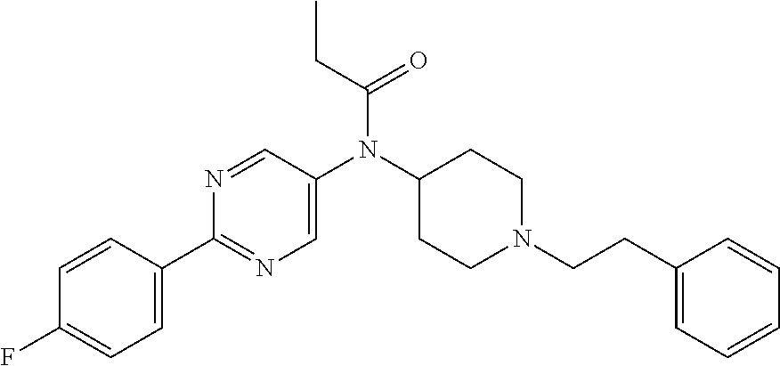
C1=C(N(C2CCN(CCC3=CC=CC=C3)CC2)C(CC)=O)C=NC(C2=CC=C(F)C=C2)=N1
